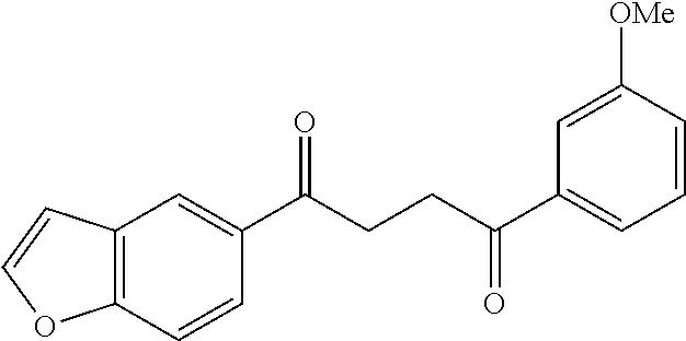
C12=C(C=CC(C(CCC(C3=CC=CC([OMe])=C3)=O)=O)=C1)OC=C2
